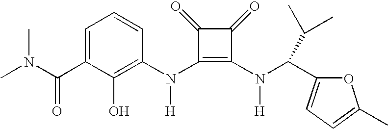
C(C1=CC=CC(N(C2=C(N([H])C(C3=CC=C(C)O3)C(C)C)C(=O)C2=O)[H])=C1O)(=O)N(C)C
